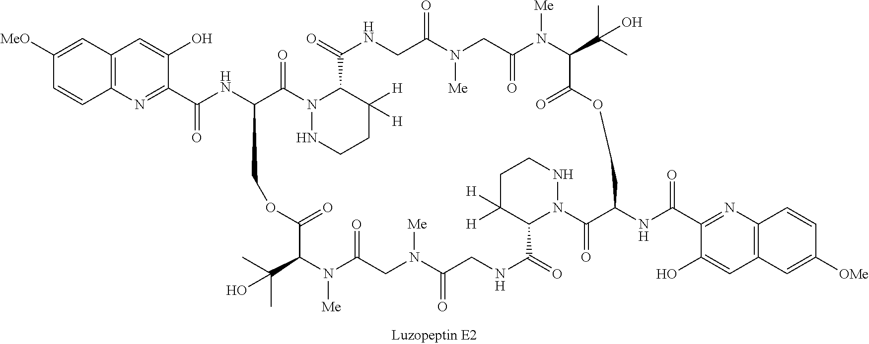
C12=C(N=C(C(NC3C(=O)N4NCCC([H])([H])C4C(=O)NCC(=O)N([Me])CC(=O)N([Me])C(C(C)(C)O)C(=O)OCC(NC(C4=NC5=C(C=C4O)C=C([OMe])C=C5)=O)C(=O)N4C(C(=O)NCC(=O)N([Me])CC(=O)N([Me])C(C(C)(C)O)C(=O)OC3)C([H])([H])CCN4)=O)C(O)=C1)C=CC([MeO])=C2
